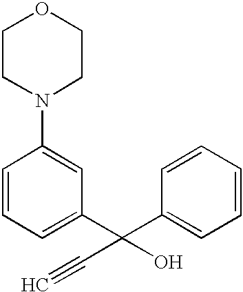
C1=CC=C(C(C2=CC=CC=C2)(C#C)O)C=C1N1CCOCC1
